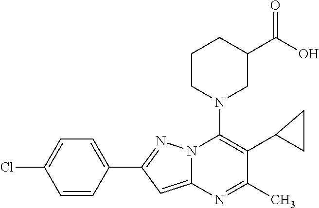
C1=C(C2=NN3C(=C2)N=C(C)C(C2CC2)=C3N2CC(C(O)=O)CCC2)C=CC(Cl)=C1
